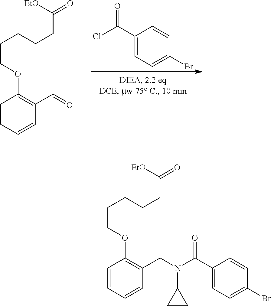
C1(C(Cl)=O)=CC=C(Br)C=C1.O=CC1=C(OCCCCCC([EtO])=O)C=CC=C1.N(CC1=C(OCCCCCC([EtO])=O)C=CC=C1)(C(C1=CC=C(Br)C=C1)=O)C1CC1
